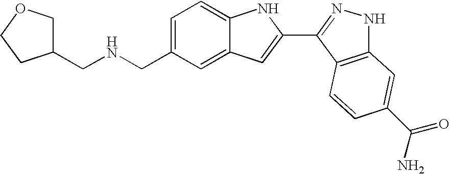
C1=C(CNCC2COCC2)C=C2C(=C1)NC(C1=NNC3=C1C=CC(C(N)=O)=C3)=C2
